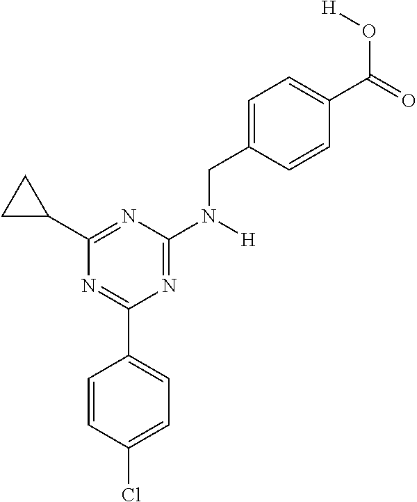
C1(C2=CC=C(Cl)C=C2)=NC(C2CC2)=NC(N(CC2=CC=C(C(=O)O[H])C=C2)[H])=N1
